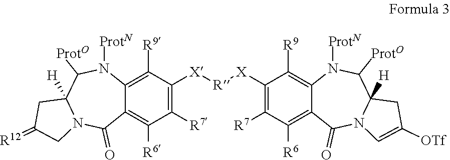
C12=C([R6])C([R7])=C([X][R][X]C3=C([R7])C([R6])=C4C(=C3[R9])N([ProtN])C([ProtO])C3([H])N(C4=O)C=C([OTf])C3)C([R9])=C1N([ProtN])C([ProtO])C1([H])N(C2=O)CC(=[R12])C1
